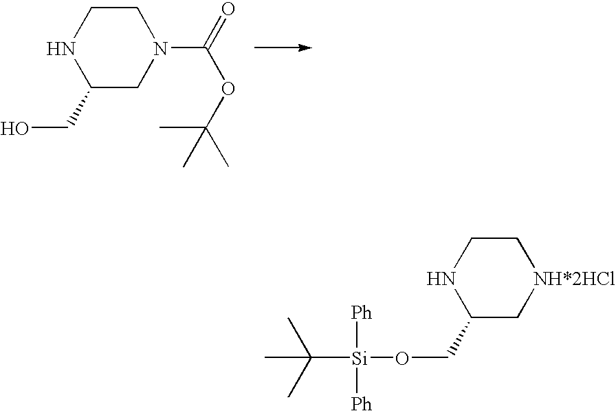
C1(CO)CN(C(=O)OC(C)(C)C)CCN1.C1NC(CO[Si](C(C)(C)C)([Ph])[Ph])C[NH*2HCl]C1
